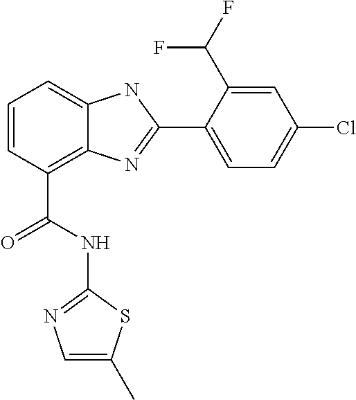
C1=CC(C(NC2=NC=C(C)S2)=O)=C2C(=C1)NC(C1=CC=C(Cl)C=C1C(F)F)=N2
